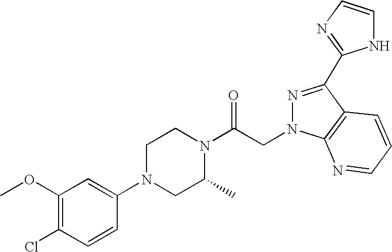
C1(OC)=C(Cl)C=CC(N2CC(C)N(C(CN3C4=C(C(C5=NC=CN5)=N3)C=CC=N4)=O)CC2)=C1
